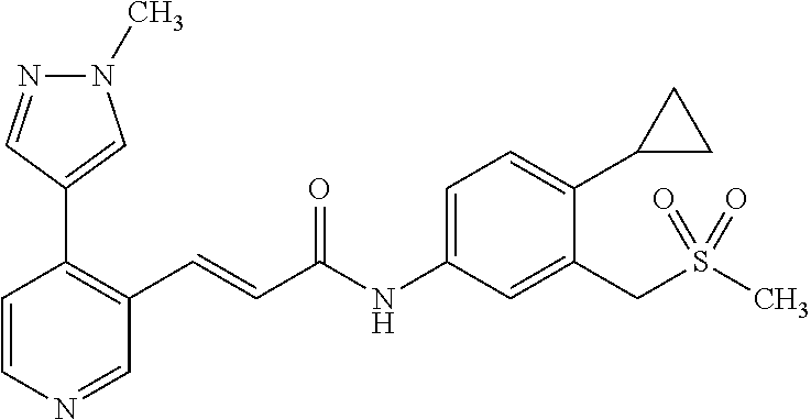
N1(C)N=CC(C2=C(C=CC(NC3=CC=C(C4CC4)C(CS(C)(=O)=O)=C3)=O)C=NC=C2)=C1
